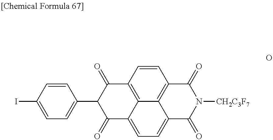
C1=CC2=C3C4=C1C(=O)N([CH2C3F7])C(=O)C4=CC=C3C(=O)C(C1=CC=C(I)C=C1)C2=O
